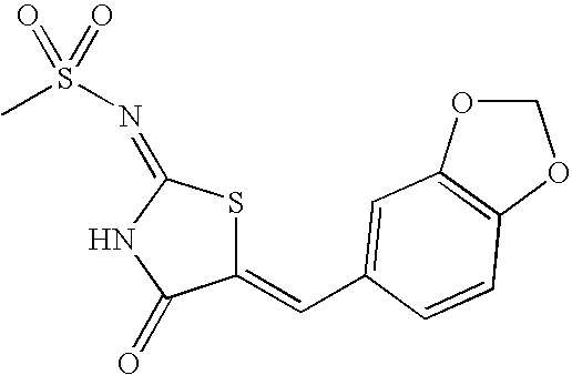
C1(=CC2=CC3=C(OCO3)C=C2)SC(=NS(=O)(=O)C)NC1=O
